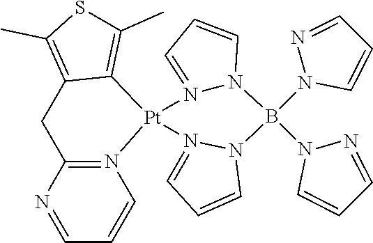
N1=CC=CN2=C1CC1=C(C)SC(C)=C1[Pt]21N2=CC=CN2B(N2C=CC=N2)(N2C=CC=N2)N2N1=CC=C2
